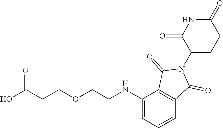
OC(CCOCCNC1=CC=CC2=C1C(=O)N(C1CCC(=O)NC1=O)C2=O)=O
